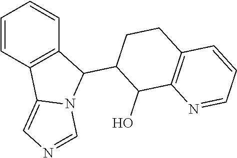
C1=CC2=C(C=C1)C(C1CCC3=C(C1O)N=CC=C3)N1C2=CN=C1
